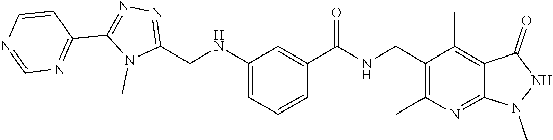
C1=CC(C2=NN=C(CNC3=CC=CC(C(NCC4=C(C)N=C5C(=C4C)C(=O)NN5C)=O)=C3)N2C)=NC=N1
